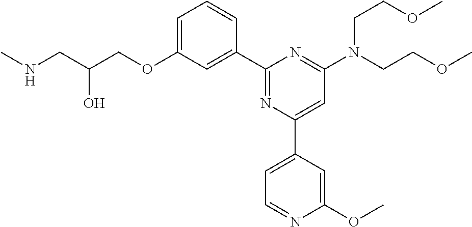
C1=C(OCC(CNC)O)C=C(C2=NC(C3=CC=NC(OC)=C3)=CC(N(CCOC)CCOC)=N2)C=C1
